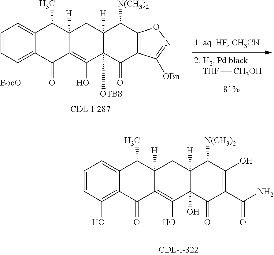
C1=CC(O)=C2C(=C1)C(C)C1([H])C(=C(O)C3(O)C([H])(C1)C([N(CH3)2])C(O)=C(C(N)=O)C3=O)C2=O.C1=CC([BocO])=C2C(=C1)C(C)C1([H])C(=C(O)C3([OTBS])C([H])(C1)C([N(CH3)2])C1=C(C([OBn])=NO1)C3=O)C2=O.[THF][CH3OH]
